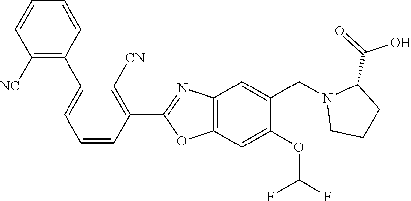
C1(C2=C([NC])C=CC=C2)=CC=CC(C2=NC3=C(O2)C=C(OC(F)F)C(CN2CCCC2C(=O)O)=C3)=C1[CN]
